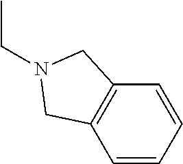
C1=CC=CC2=C1CN(CC)C2
